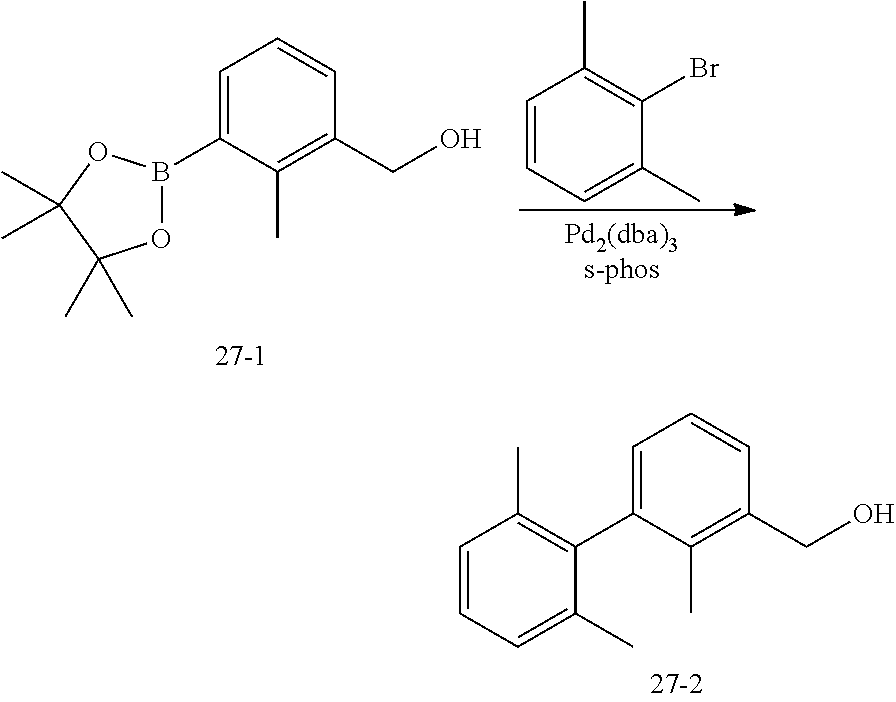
C1(C2=CC=CC(CO)=C2C)=C(C)C=CC=C1C.O1B(C2=CC=CC(CO)=C2C)OC(C)(C)C1(C)C.C1=CC=C(C)C(Br)=C1C
